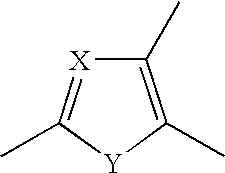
C1(C)=C(C)[Y]C(C)=[X]1
